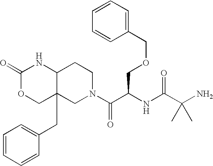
C12(CC3=CC=CC=C3)C(CCN(C(C(NC(C(N)(C)C)=O)COCC3=CC=CC=C3)=O)C1)NC(=O)OC2
